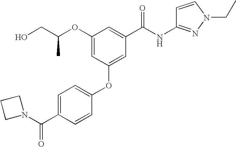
O(C1=CC(OC2=CC=C(C(N3CCC3)=O)C=C2)=CC(C(NC2=NN(CC)C=C2)=O)=C1)C(CO)C
